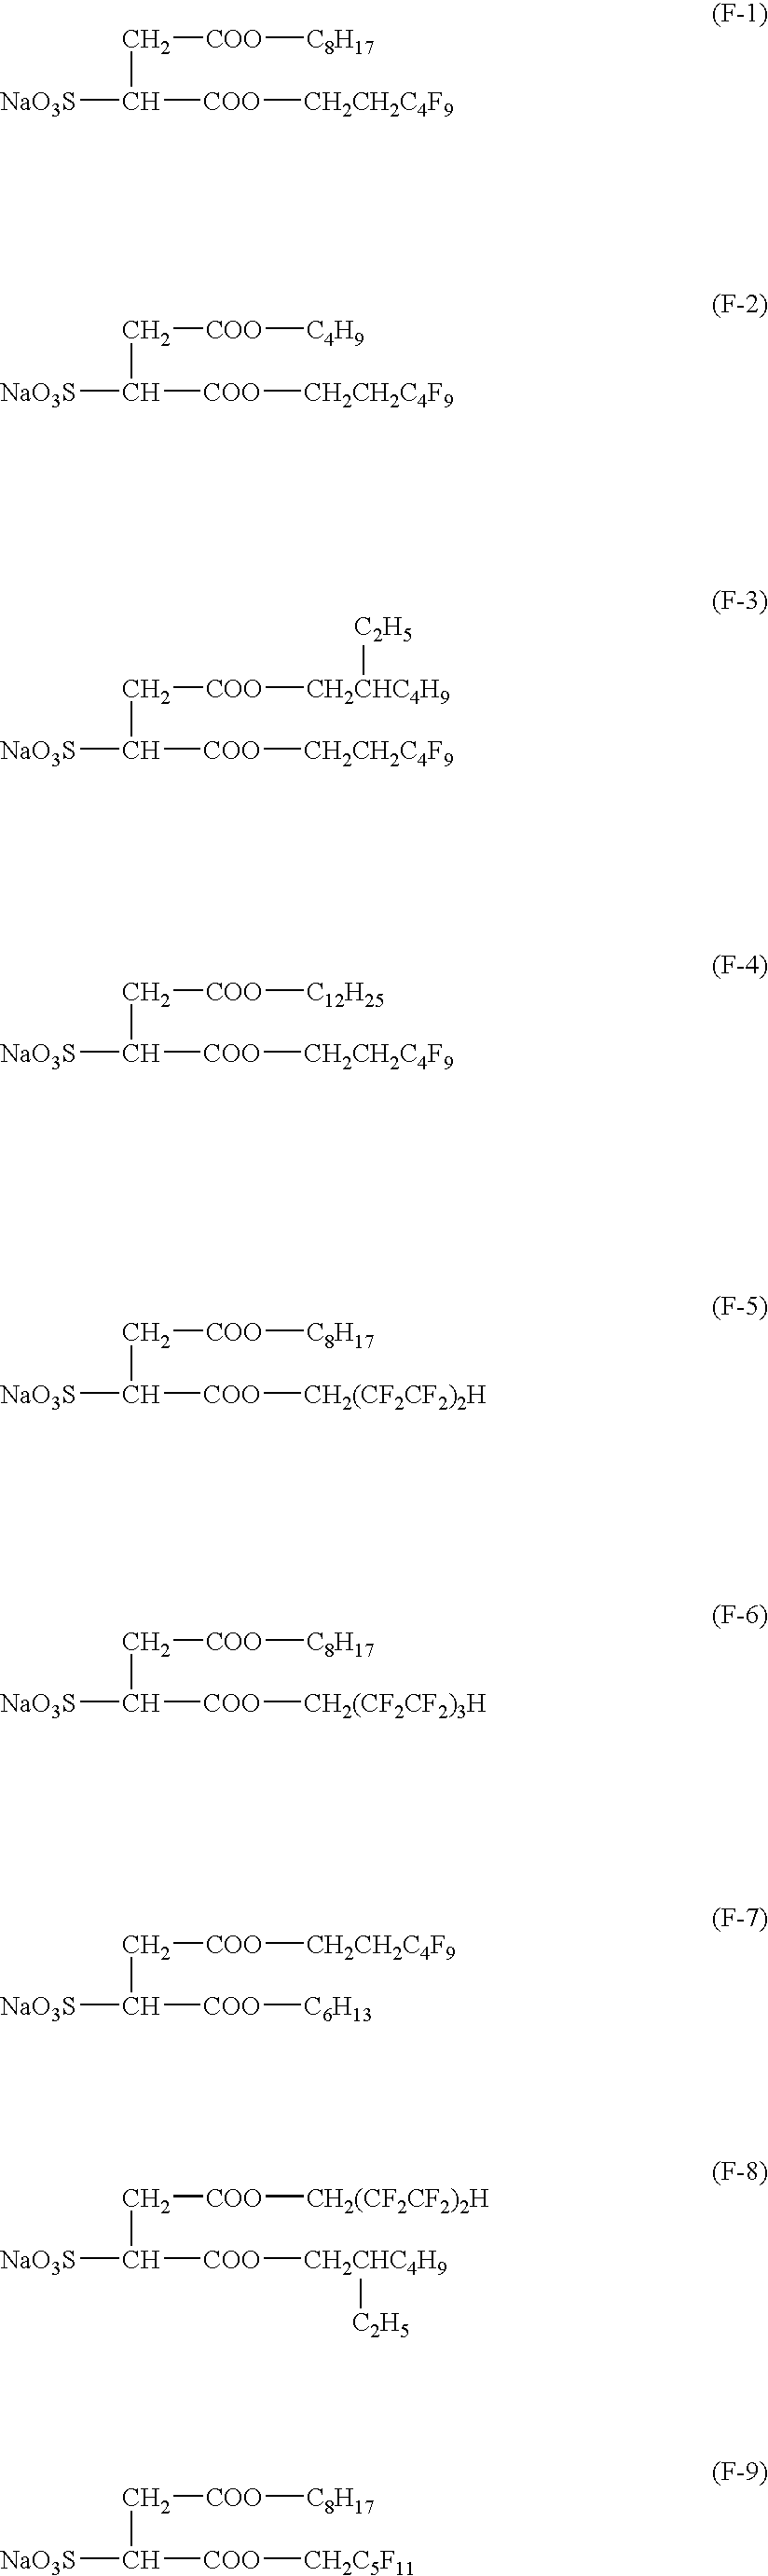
C([COO][C8H17])C([COO][CH2CH2C4F9])[NaO3S].C([COO][C4H9])C([COO][CH2CH2C4F9])[NaO3S].C([COO][CH2CHC4H9][C2H5])C([COO][CH2CH2C4F9])[NaO3S].C([COO][C12H25])C([COO][CH2CH2C4F9])[NaO3S].C([COO][C8H17])C([COO][CH2(CF2CF2)2H])[NaO3S].C([COO][C8H17])C([COO][CH2(CF2CF2)3H])[NaO3S].C([COO][CH2CH2C4F9])C([COO][C6H13])[NaO3S].C([COO][CH2(CF2CF2)2H])C([COO][CH2CHC4H9][C2H5])[NaO3S].C([COO][C8H17])C([COO][CH2C5F11])[NaO3S]
